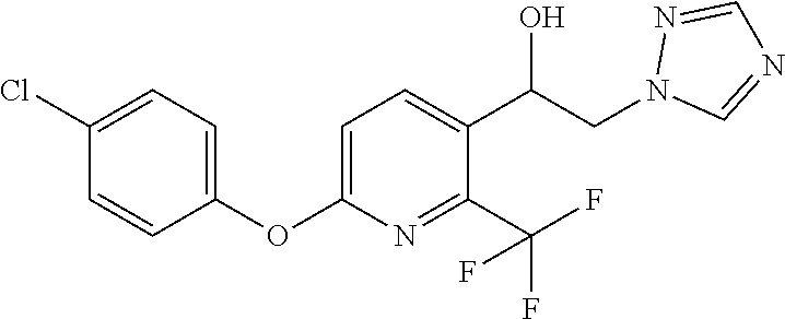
C1(OC2=CC=C(C(CN3N=CN=C3)O)C(C(F)(F)F)=N2)=CC=C(Cl)C=C1
